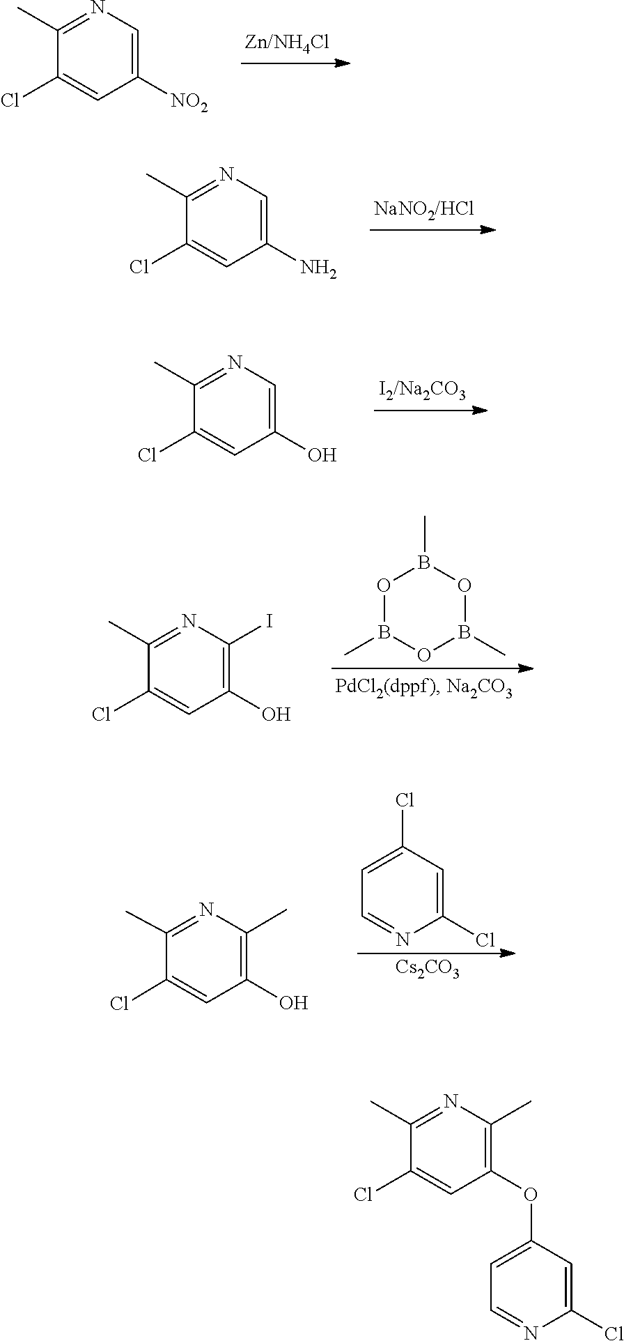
C1=C(Cl)N=CC=C1Cl.[Cs2CO3].C1=C(Cl)C(C)=NC(C)=C1O.C1(C)=NC=C([NO2])C=C1Cl.C1(C)=NC=C(O)C=C1Cl.C1(C)=NC=C(N)C=C1Cl.C1=C(Cl)C(C)=NC(I)=C1O.B1(C)OB(C)OB(C)O1.C1(C)=NC(C)=C(OC2=CC=NC(Cl)=C2)C=C1Cl
